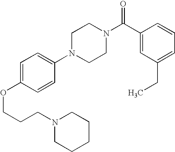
C(COC1=CC=C(N2CCN(C(C3=CC(CC)=CC=C3)=O)CC2)C=C1)CN1CCCCC1
